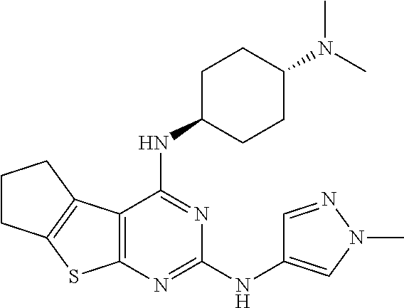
CN(C)C1CCC(NC2=NC(NC3=CN(C)N=C3)=NC3=C2C2=C(S3)CCC2)CC1
